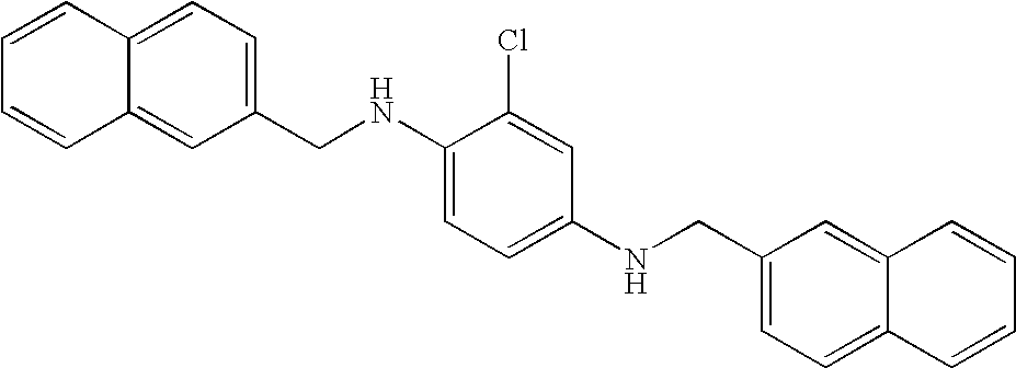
C1(NCC2=CC=C3C(=C2)C=CC=C3)=CC=C(NCC2=CC=C3C(=C2)C=CC=C3)C=C1Cl
